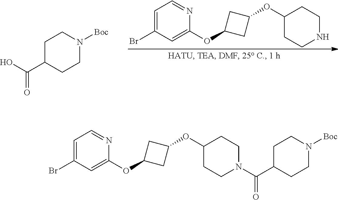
C1C(C(=O)O)CCN([Boc])C1.C1=C(Br)C=C(OC2CC(OC3CCNCC3)C2)N=C1.C1=C(Br)C=C(OC2CC(OC3CCN(C(C4CCN([Boc])CC4)=O)CC3)C2)N=C1
